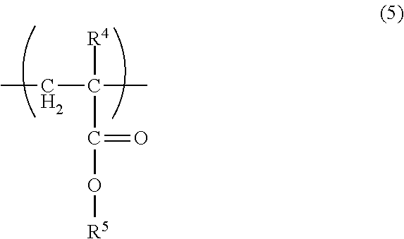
CCC([R4])(C)C(=O)O[R5]
